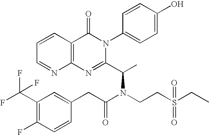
C12=C(C=CC=N1)C(=O)N(C1=CC=C(O)C=C1)C(C(C)N(CCS(CC)(=O)=O)C(CC1=CC(C(F)(F)F)=C(F)C=C1)=O)=N2
